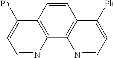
C1=NC2=C(C([Ph])=C1)C=CC1=C2N=CC=C1[Ph]
